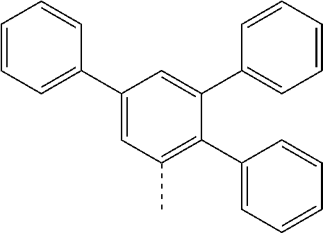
C1(C2=CC=CC=C2)=CC(C)=C(C2=CC=CC=C2)C(C2=CC=CC=C2)=C1
